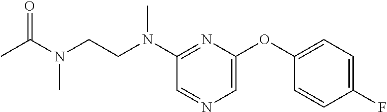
C1=C(OC2=CC=C(F)C=C2)N=C(N(CCN(C(C)=O)C)C)C=N1
